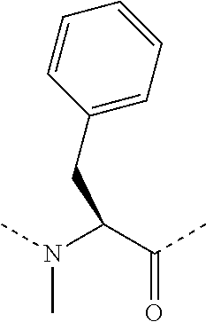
C(C(N(C)C)C(C)=O)C1=CC=CC=C1
